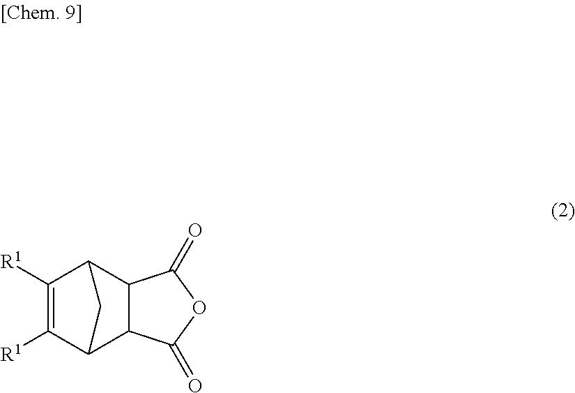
C1([R1])=C([R1])C2C3C(C1C2)C(=O)OC3=O
